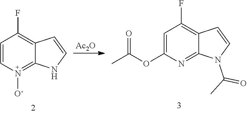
C1=CN([O-])=C2C(=C1F)C=CN2.[Ac2O].CC(OC1=CC(F)=C2C(=N1)N(C(C)=O)C=C2)=O
